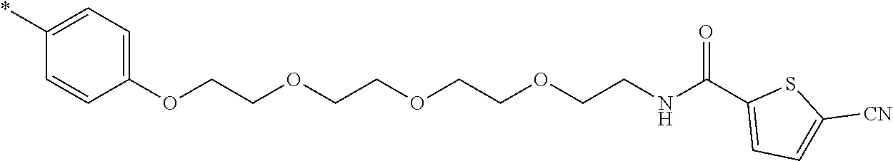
O(CCOCCNC(C1=CC=C([CN])S1)=O)CCOCCOC1=CC=C(*)C=C1
